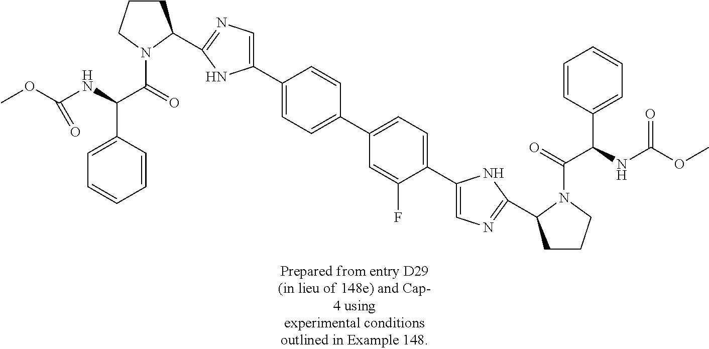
C1CCN(C(=O)C(NC(OC)=O)C2=CC=CC=C2)C1C1=NC=C(C2=CC=C(C3=CC=C(C4=CN=C(C5CCCN5C(=O)C(NC(OC)=O)C5=CC=CC=C5)N4)C(F)=C3)C=C2)N1
